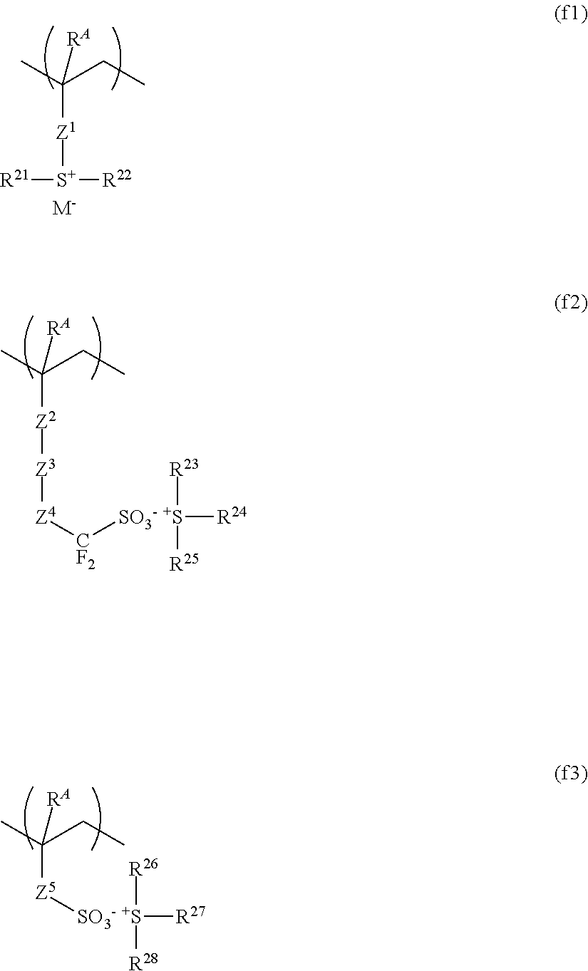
C([Z1][S+]([R22])[R21])(C)(CC)[RA].[M-].C([Z2][Z3][Z4][CF2][SO3- +S]([R25])([R23])[R24])(C)(CC)[RA].C(C)(CC)([RA])[Z5][SO3- +S]([R28])([R26])[R27]
